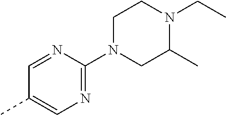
C1=NC(N2CC(C)N(CC)CC2)=NC=C1C
